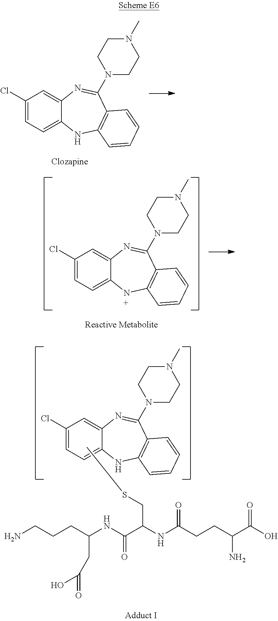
C1(Cl)=CC=C2C(=C1)N=C(N1CCN(C)CC1)C1=C(N2)C=CC=C1.C1(Cl)=CC=C2C(=C1)N=C(N1CCN(C)CC1)C1=C(N2)C=CC=C1.S(CC(C(NC(CCCN)CC(O)=O)=O)NC(CCC(C(O)=O)N)=O)C.C1(Cl)=CC=C2C(=C1)N=C(N1CCN(C)CC1)C1=C(N2)C=CC=C1
